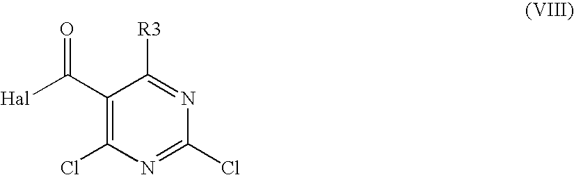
C1(C([Hal])=O)=C(Cl)N=C(Cl)N=C1[R3]
